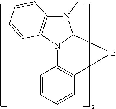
C12=C(N3C(N1C)[Ir]C1=C3C=CC=C1)C=CC=C2
